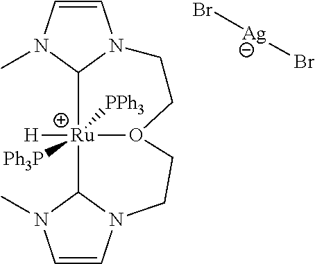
C1=CN(C)C2N1CCO1[Ru]2([H])([Ph3P])([PPh3])C2N(C=CN2C)CC1.Br[Ag]Br
